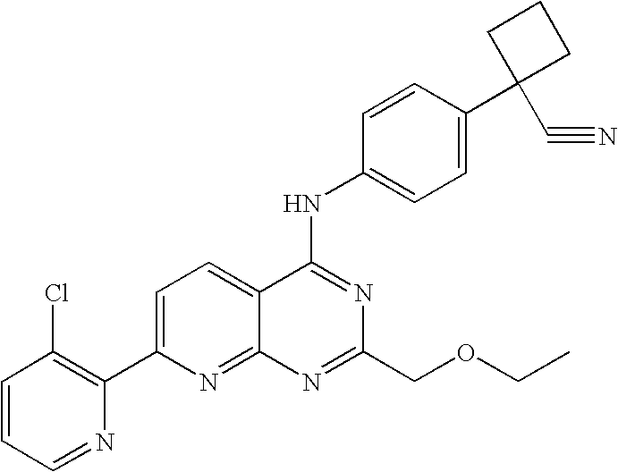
C1=CC=NC(C2=CC=C3C(=N2)N=C(COCC)N=C3NC2=CC=C(C3(C#N)CCC3)C=C2)=C1Cl
